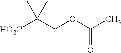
[HO2C]C(COC(C)=O)(C)C
